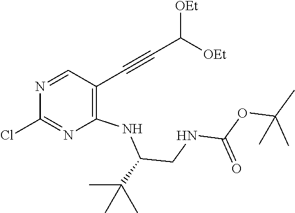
N1=CC(C#CC([OEt])[OEt])=C(NC(CNC(OC(C)(C)C)=O)C(C)(C)C)N=C1Cl
